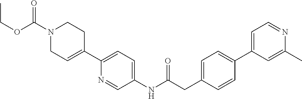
N1(C(OCC)=O)CC=C(C2=CC=C(NC(CC3=CC=C(C4=CC=NC(C)=C4)C=C3)=O)C=N2)CC1
